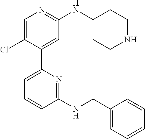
C1=C(Cl)C(C2=CC=CC(NCC3=CC=CC=C3)=N2)=CC(NC2CCNCC2)=N1
